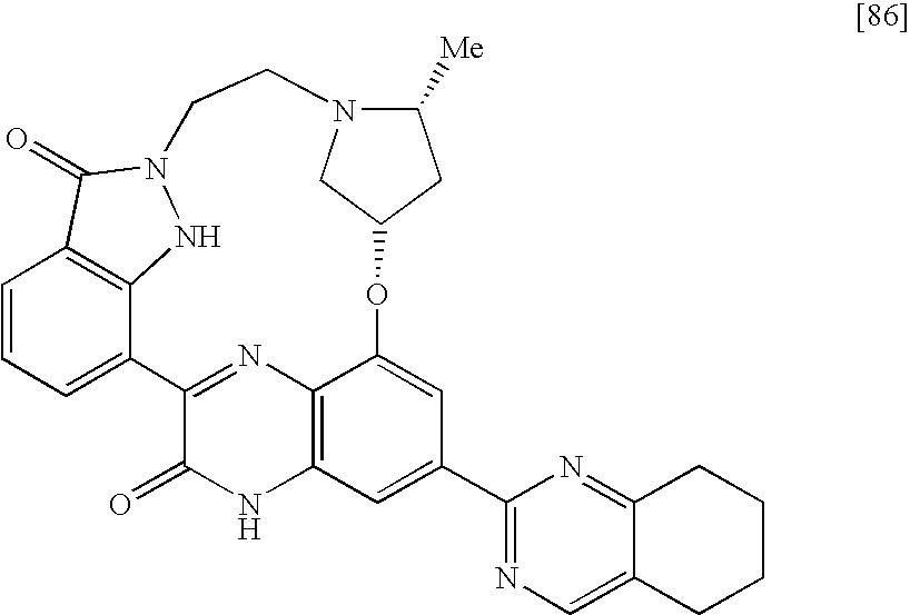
C1=CC=C2C3=C1C(=O)N(N3)CCN1C([Me])CC(OC3=CC(C4=NC=C5C(=N4)CCCC5)=CC4=C3N=C2C(=O)N4)C1
